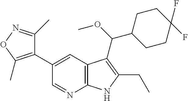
C1(C)=NOC(C)=C1C1=CC2=C(N=C1)NC(CC)=C2C(OC)C1CCC(F)(F)CC1
